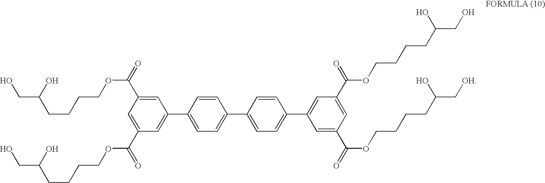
C1=C(C(=O)OCCCCC(C[OH])O)C=C(C(=O)OCCCCC(CO)O)C=C1C1=CC=C(C2=CC=C(C3=CC(C(=O)OCCCCC(CO)O)=CC(C(=O)OCCCCC(CO)O)=C3)C=C2)C=C1
